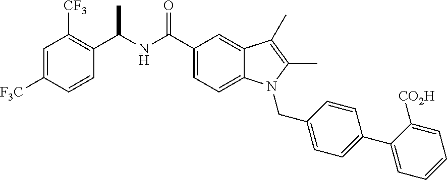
C1=C([F3C])C=CC(C(NC(C2=CC=C3C(=C2)C(C)=C(C)N3CC2=CC=C(C3=CC=CC=C3[CO2H])C=C2)=O)C)=C1[CF3]
